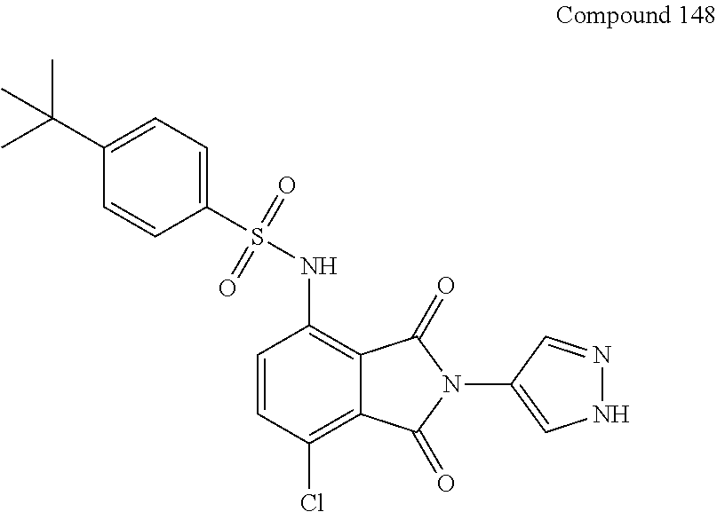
S(NC1=C2C(=C(Cl)C=C1)C(=O)N(C1=CNN=C1)C2=O)(=O)(=O)C1=CC=C(C(C)(C)C)C=C1
